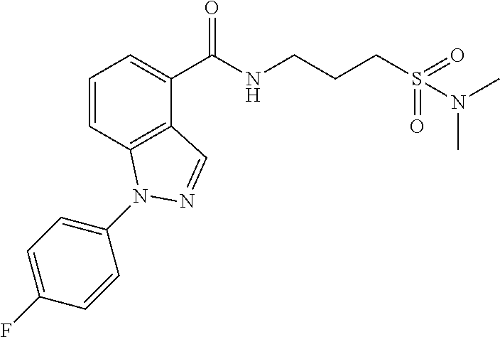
C1=CC2=C(C(C(NCCCS(=O)(=O)N(C)C)=O)=C1)C=NN2C1=CC=C(F)C=C1
